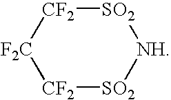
[F2C]1[CF2][SO2][NH][SO2][CF2]1
